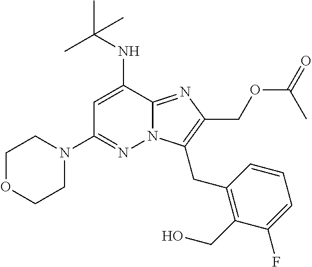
C1=C(NC(C)(C)C)C2=NC(COC(=O)C)=C(CC3=C(CO)C(F)=CC=C3)N2N=C1N1CCOCC1
